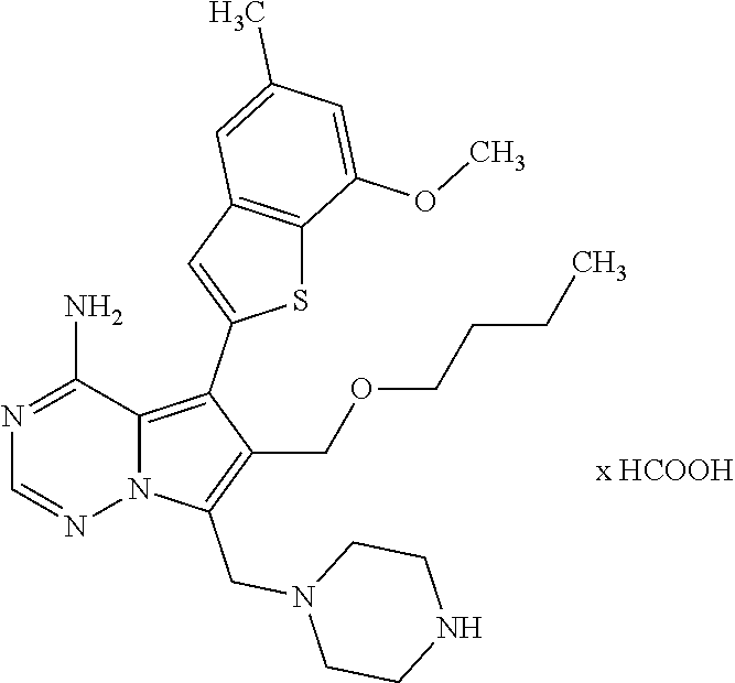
N1=C(N)C2=C(C3=CC4=C(S3)C(OC)=CC(C)=C4)C(COCCCC)=C(CN3CCNCC3)N2N=C1
